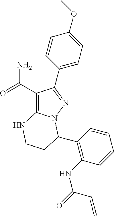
C1(C(=O)N)=C2N(N=C1C1=CC=C(OC)C=C1)C(C1=C(NC(=O)C=C)C=CC=C1)CCN2
